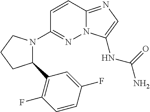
C12=NC=C(NC(=O)N)N1N=C(N1C(C3=C(F)C=CC(F)=C3)CCC1)C=C2
